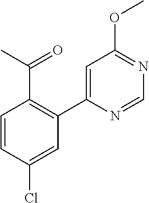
C1=C(C2=C(C(=O)C)C=CC(Cl)=C2)N=CN=C1OC
